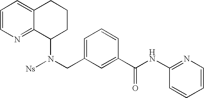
N(CC1=CC=CC(C(NC2=NC=CC=C2)=O)=C1)(C1CCCC2=CC=CN=C12)[Ns]
